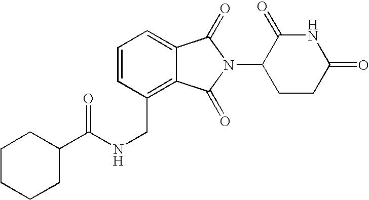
C1=CC=C2C(=C1CNC(C1CCCCC1)=O)C(=O)N(C1CCC(=O)NC1=O)C2=O
